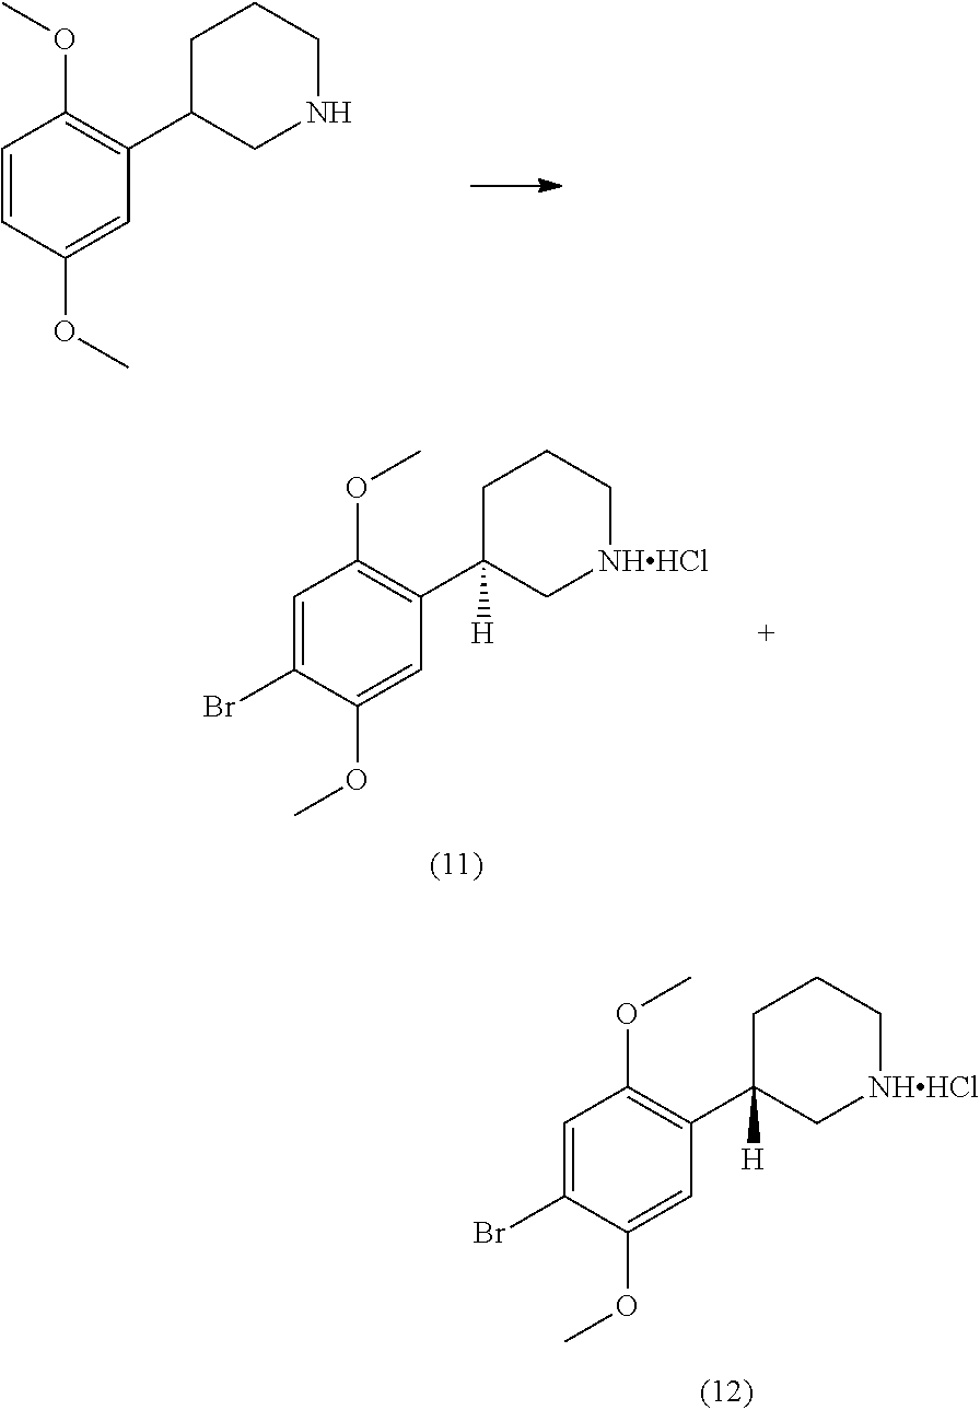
C1=CC(OC)=CC(C2CNCCC2)=C1OC.C1=C(Br)C(OC)=CC(C2([H])C[NHHCl]CCC2)=C1OC.C1=C(Br)C(OC)=CC(C2([H])C[NHHCl]CCC2)=C1OC
